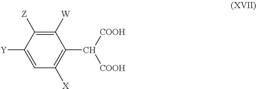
C1([W])=C([Z])C([Y])=CC([X])=C1C([COOH])[COOH]
